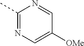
C1(C)=NC=C([OMe])C=N1
